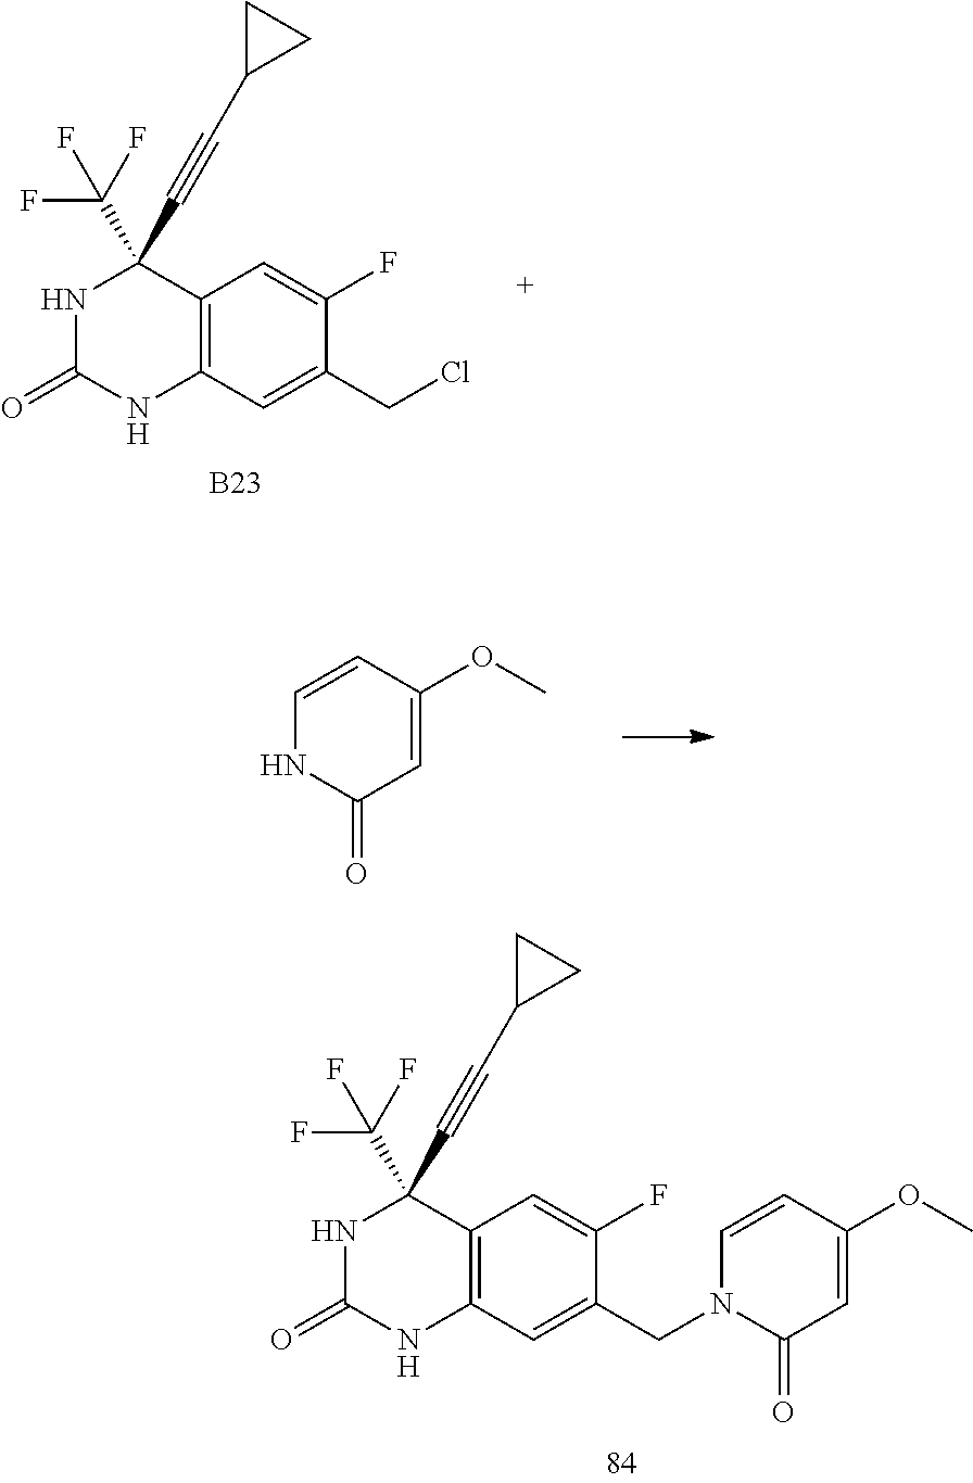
O=C1NC(C#CC2CC2)(C(F)(F)F)C2=C(N1)C=C(CCl)C(F)=C2.[B23].C1=CC(OC)=CC(=O)N1.C1=CC(OC)=CC(=O)N1CC1=CC2=C(C(C#CC3CC3)(C(F)(F)F)NC(=O)N2)C=C1F
